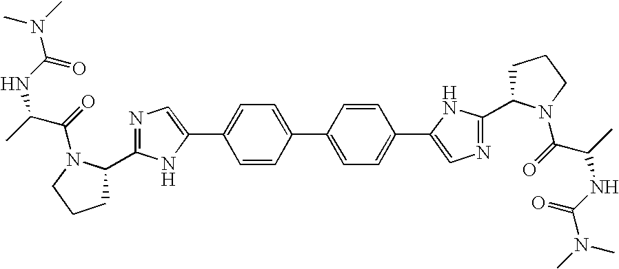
C1=CC(C2=CC=C(C3=CN=C(C4CCCN4C(=O)C(NC(N(C)C)=O)C)N3)C=C2)=CC=C1C1=CN=C(C2CCCN2C(=O)C(C)NC(N(C)C)=O)N1
